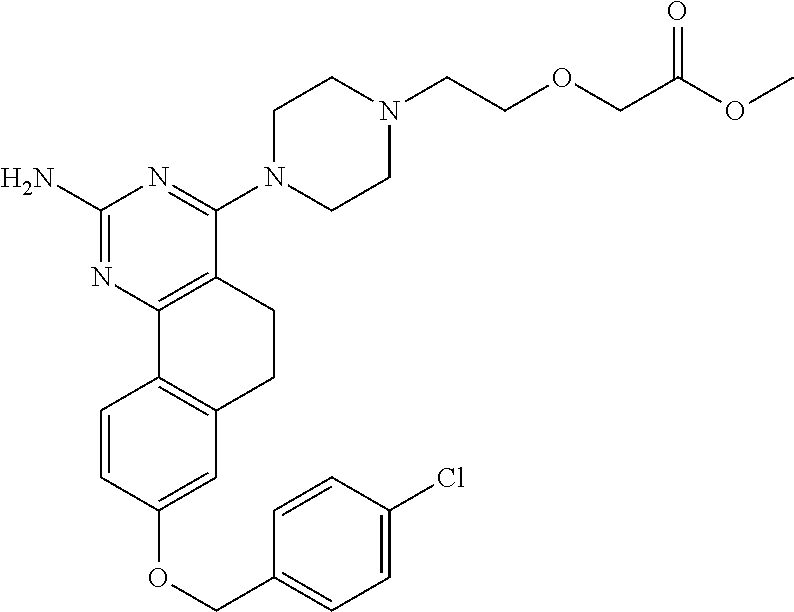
C1(N)=NC2=C(C(N3CCN(CCOCC(OC)=O)CC3)=N1)CCC1=C2C=CC(OCC2=CC=C(Cl)C=C2)=C1
